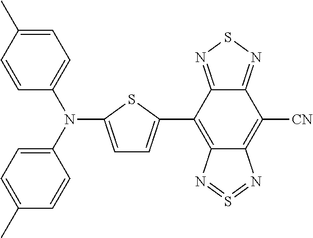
C1=C(N(C2=CC=C(C)C=C2)C2=CC=C(C)C=C2)SC(C2=C3C(=C([CN])C4=NSN=C24)N=S=N3)=C1
